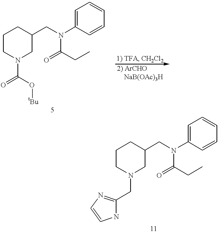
C1CN(C(=O)O[tBu])CC(CN(C(=O)CC)C2=CC=CC=C2)C1.C1CN(CC2=NC=CN2)CC(CN(C(=O)CC)C2=CC=CC=C2)C1
